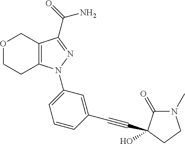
C12=C(N(C3=CC=CC(C#CC4(O)C(=O)N(C)CC4)=C3)N=C1C(N)=O)CCOC2
